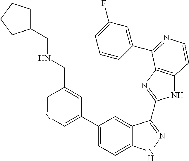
C1(C2=CN=CC(CNCC3CCCC3)=C2)=CC=C2C(=C1)C(C1=NC3=C(N1)C=CN=C3C1=CC(F)=CC=C1)=NN2
